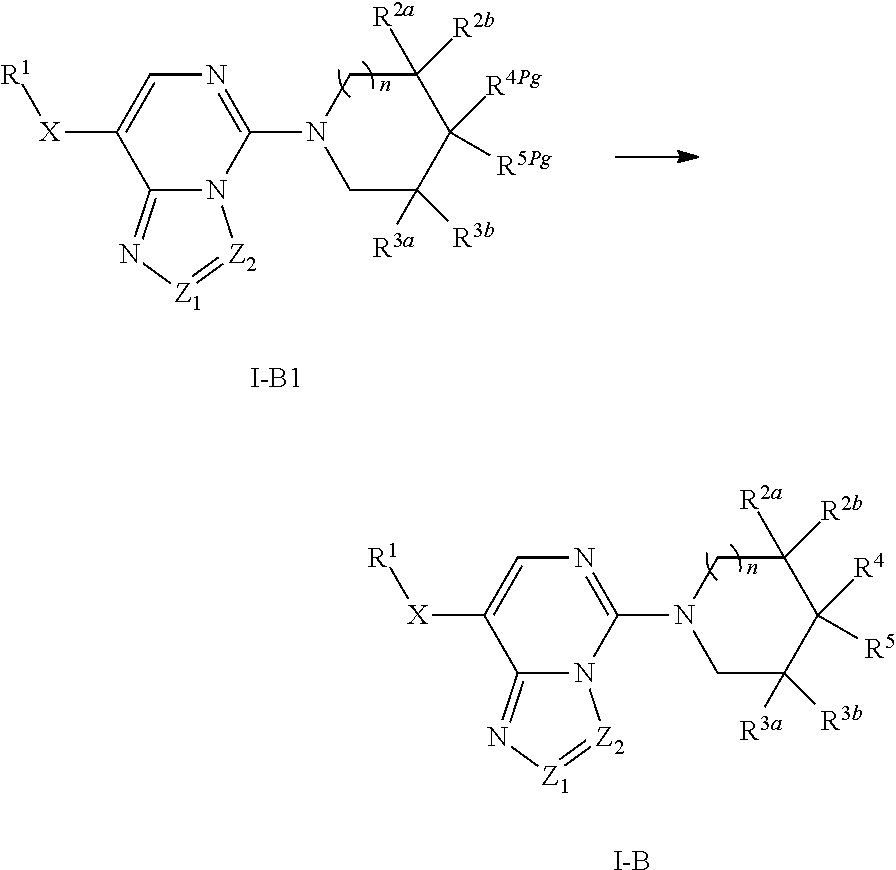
C1C([R3a])([R3b])C([R4Pg])([R5Pg])C([R2a])([R2b])CN1C1=NC=C([X][R1])C2=N[Z1]=[Z2]N12.[I-B1].C1C([R3a])([R3b])C([R4])([R5])C([R2a])([R2b])CN1C1=NC=C([X][R1])C2=N[Z1]=[Z2]N12.[I-B]
